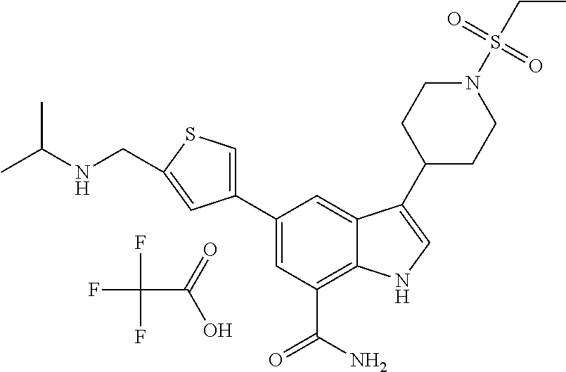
FC(F)(F)C(=O)O.C1=C(C2=CSC(CNC(C)C)=C2)C=C2C(=C1C(N)=O)NC=C2C1CCN(S(CC)(=O)=O)CC1
